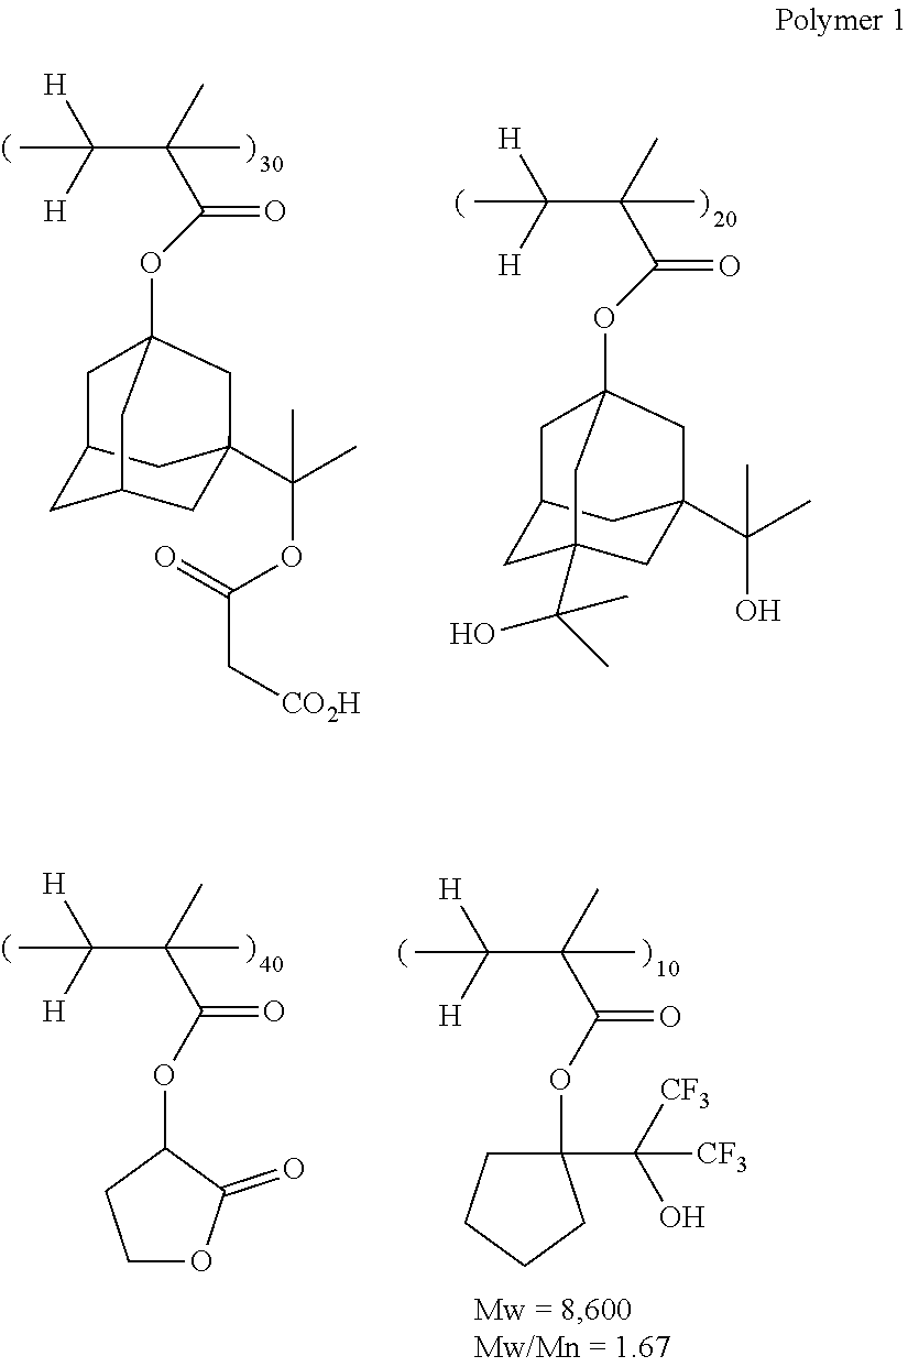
O(C12CC3CC(CC(C(OC(C[CO2H])=O)(C)C)(C3)C1)C2)C(C(C)(C)C([H])([H])C)=O.O(C12CC3CC(C(C)(C)O)(CC(C(O)(C)C)(C3)C1)C2)C(C(C)(C)C([H])([H])C)=O.C1OC(=O)C(OC(C(C)(C)C([H])([H])C)=O)C1.O(C(C(C)(C)C([H])([H])C)=O)C1(C([CF3])(O)[CF3])CCCC1
